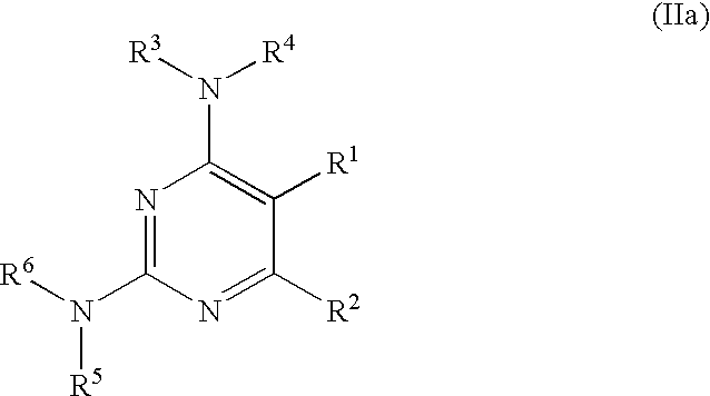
N1=C(N([R6])[R5])N=C([R2])C([R1])=C1N([R3])[R4]
